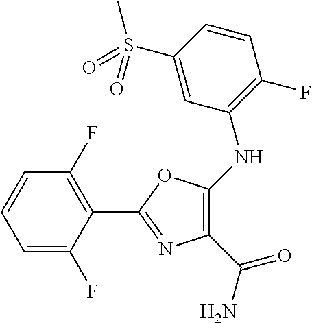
C1(C(N)=O)=C(NC2=C(F)C=CC(S(C)(=O)=O)=C2)OC(C2=C(F)C=CC=C2F)=N1
